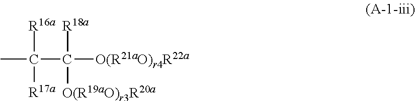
[R16a]C([R17a])(C([O(R19aO)r3R20a])([R18a])[O(R21aO)r4R22a])C
